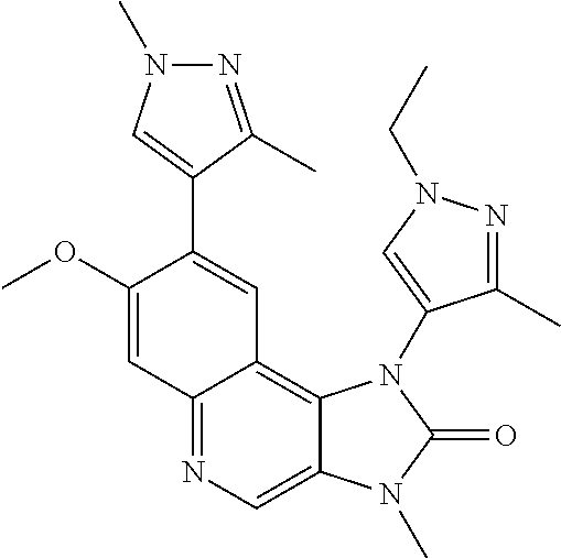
C12=NC=C3C(=C1C=C(C1=CN(C)N=C1C)C(OC)=C2)N(C1=CN(CC)N=C1C)C(=O)N3C
